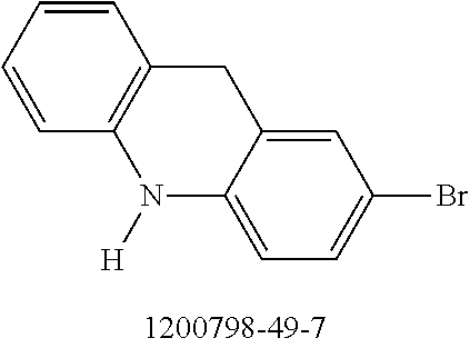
C1=CC=CC2=C1CC1=CC(Br)=CC=C1N2[H]
